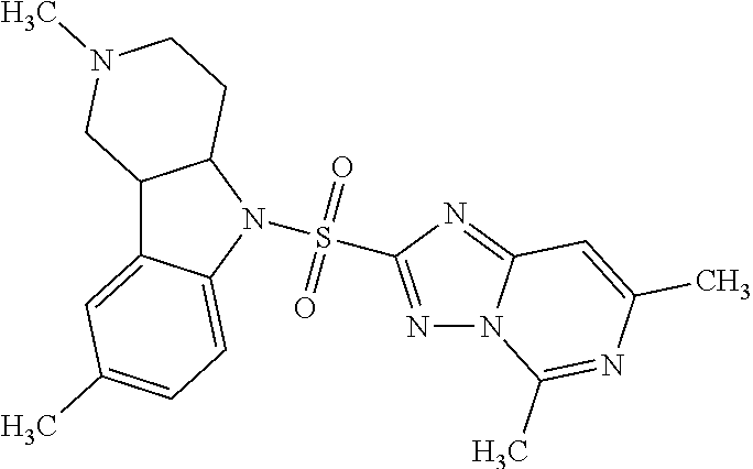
C12C3=CC(C)=CC=C3N(S(=O)(=O)C3=NN4C(=N3)C=C(C)N=C4C)C1CCN(C)C2
